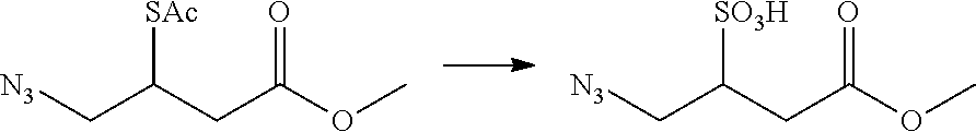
[N3]CC(CC(OC)=O)[SAc].[N3]CC(CC(OC)=O)[SO3H]
